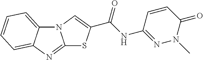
N12C3=CC=CC=C3N=C1SC(C(NC1=NN(C)C(=O)C=C1)=O)=C2
